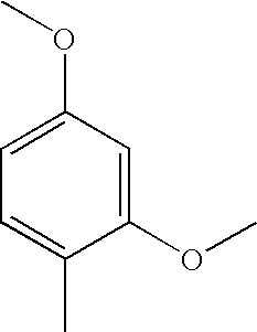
C1(OC)=CC=C(C)C(OC)=C1
